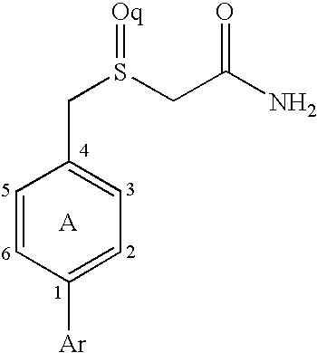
C1=CC([Ar])=CC=C1CS(=[Oq])CC(N)=O.[A]
